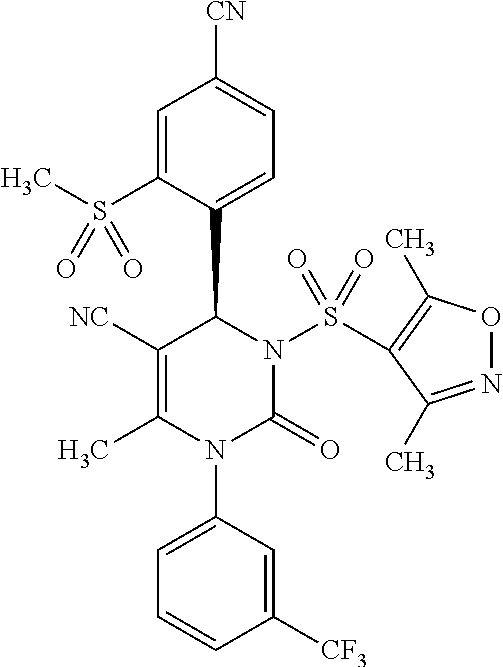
C1=C(S(C)(=O)=O)C(C2C([NC])=C(C)N(C3=CC=CC([CF3])=C3)C(=O)N2S(=O)(=O)C2=C(C)ON=C2C)=CC=C1[CN]
